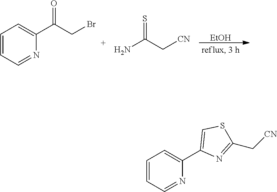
[EtOH].C1=CC=NC(C(CBr)=O)=C1.NC(C[CN])=S.C1=CC=NC(C2=CSC(C[CN])=N2)=C1
